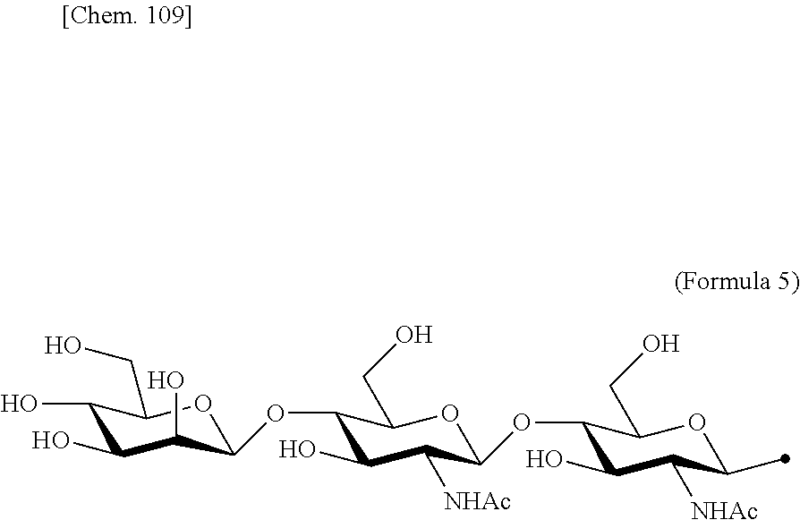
C1(OC2C([NHAc])C(O)C(OC3C(O)C(O)C(O)C(CO)O3)C(CO)O2)C(O)C([NHAc])C(C)OC1CO
